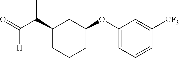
C1(C(C(=O)[H])C)CCCC(OC2=CC=CC([CF3])=C2)C1
